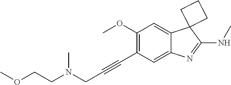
C12=CC(OC)=C(C#CCN(CCOC)C)C=C1N=C(NC)C21CCC1
